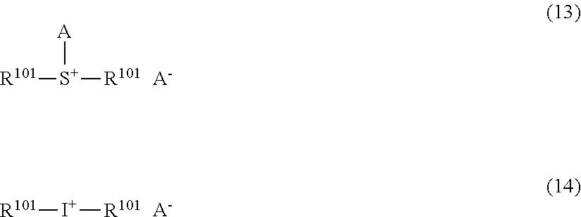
[R101][S+]([R101])[A].[A-].[R101][I+][R101].[A-]
